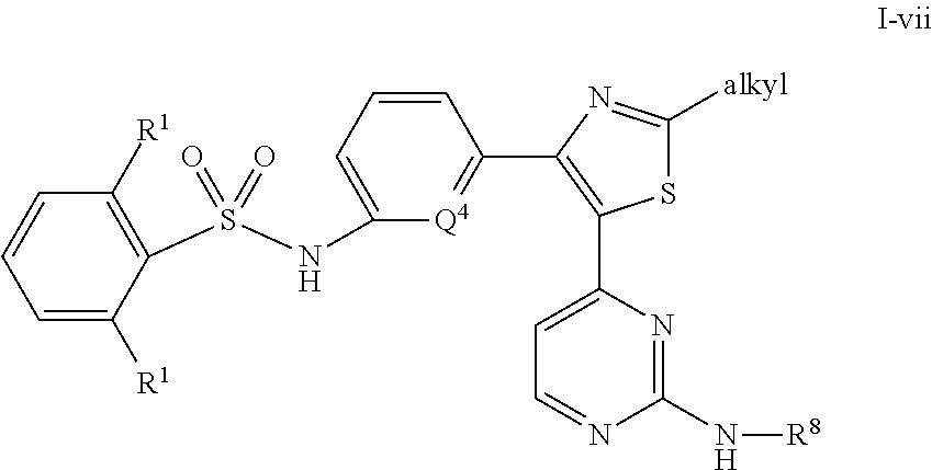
S1C([alkyl])=NC(C2=[Q4]C(NS(C3=C([R1])C=CC=C3[R1])(=O)=O)=CC=C2)=C1C1=CC=NC(N[R8])=N1
